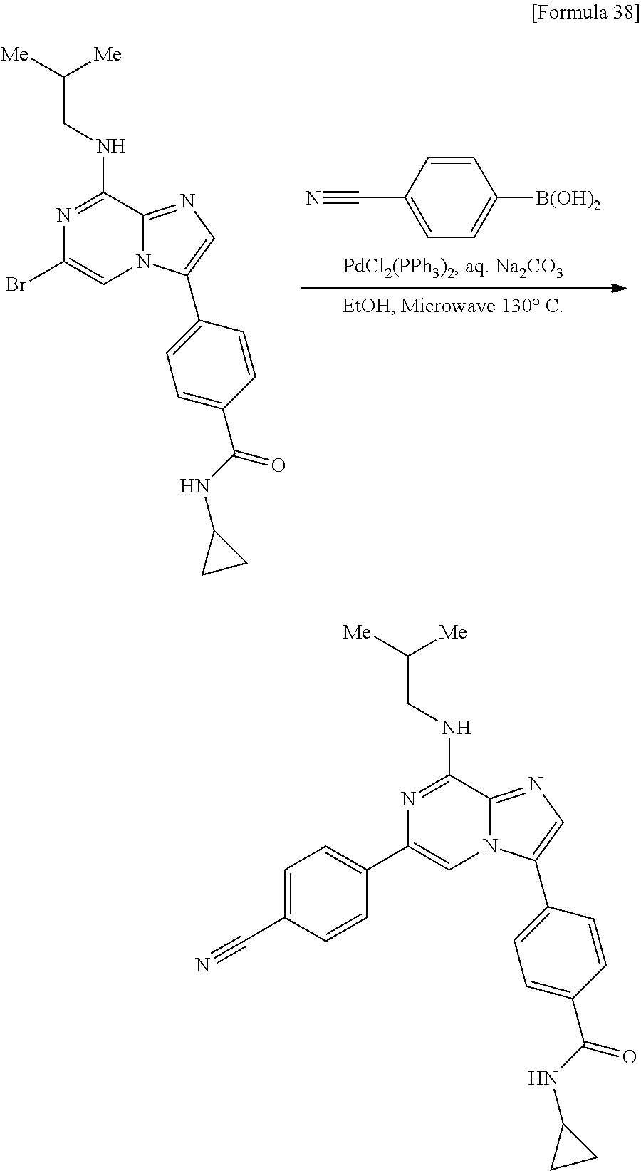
C1=CC(C#N)=CC=C1[B(OH)2].N1=C(NCC([Me])[Me])C2=NC=C(C3=CC=C(C(=O)NC4CC4)C=C3)N2C=C1Br.N1=C(NCC([Me])[Me])C2=NC=C(C3=CC=C(C(=O)NC4CC4)C=C3)N2C=C1C1=CC=C(C#N)C=C1
